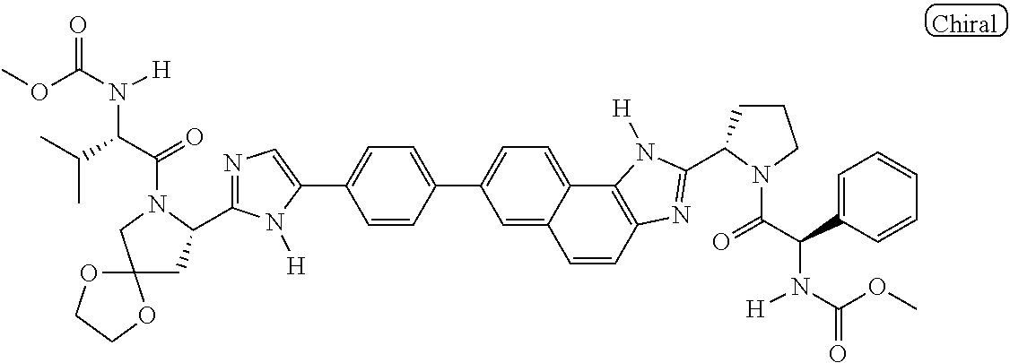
C1(C2=CC=C(C3=CC=C4C5=C(N=C(C6N(C(C(C7=CC=CC=C7)N([H])C(OC)=O)=O)CCC6)N5[H])C=CC4=C3)C=C2)=CN=C(C2CC3(CN2C(=O)C(C(C)C)N([H])C(OC)=O)OCCO3)N1[H]
